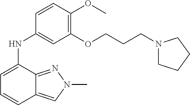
C1=C(NC2=CC(OCCCN3CCCC3)=C(OC)C=C2)C2=NN(C)C=C2C=C1
